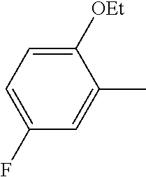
C1(F)=CC=C([OEt])C(C)=C1
